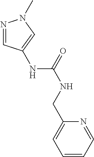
C1=CC=NC(CNC(=O)NC2=CN(C)N=C2)=C1
